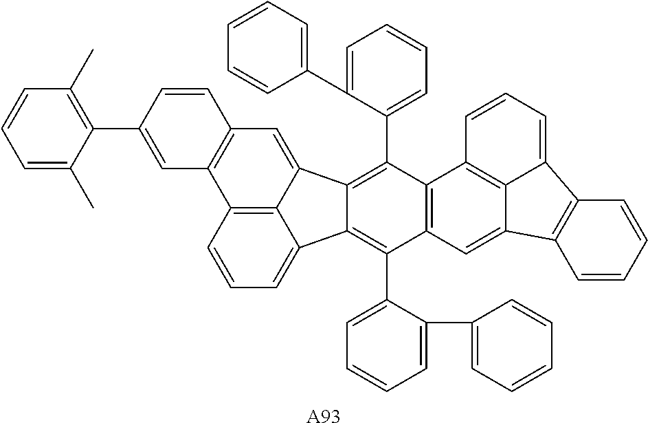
C12=C3C(=CC=C1)C1=C(C4=CC=CC=C4C4=CC=CC=C4)C4=C(C(C5=CC=CC=C5C5=CC=CC=C5)=C1C3=CC1=C2C=C(C2=C(C)C=CC=C2C)C=C1)C1=C2C(=C4)C3=C(C2=CC=C1)C=CC=C3.[A93]
